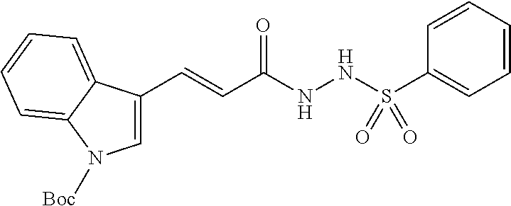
C1=C(C=CC(NNS(C2=CC=CC=C2)(=O)=O)=O)C2=CC=CC=C2N1[Boc]
